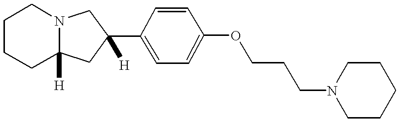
C1CCC2([H])N(C1)CC(C1=CC=C(OCCCN3CCCCC3)C=C1)([H])C2
